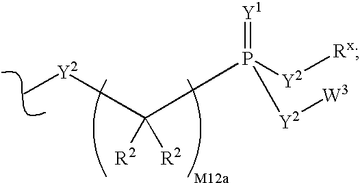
[Y2](C)C(P([Y2][Rx])(=[Y1])[Y2][W3])([R2])[R2]
